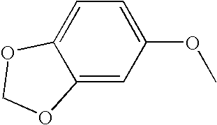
C12=CC=C(OC)C=C1OCO2
